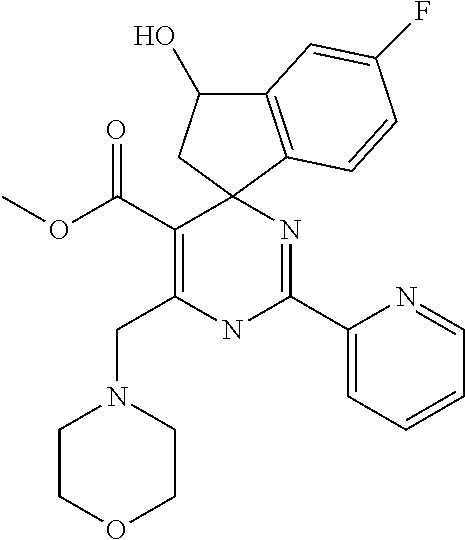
C(C1=C(CN2CCOCC2)NC(C2=CC=CC=N2)=NC12CC(O)C1=C2C=CC(F)=C1)(=O)OC
